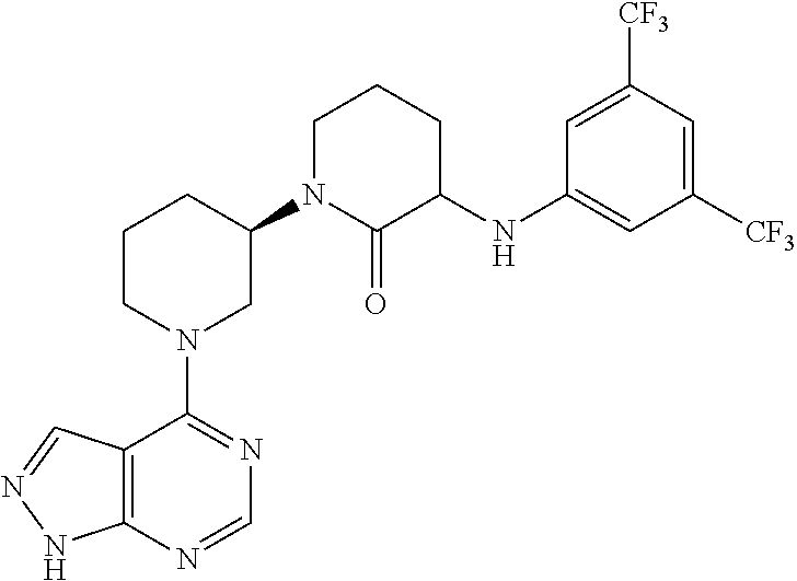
C12=C(N=CN=C1N1CC(N3C(=O)C(NC4=CC([CF3])=CC([CF3])=C4)CCC3)CCC1)NN=C2
